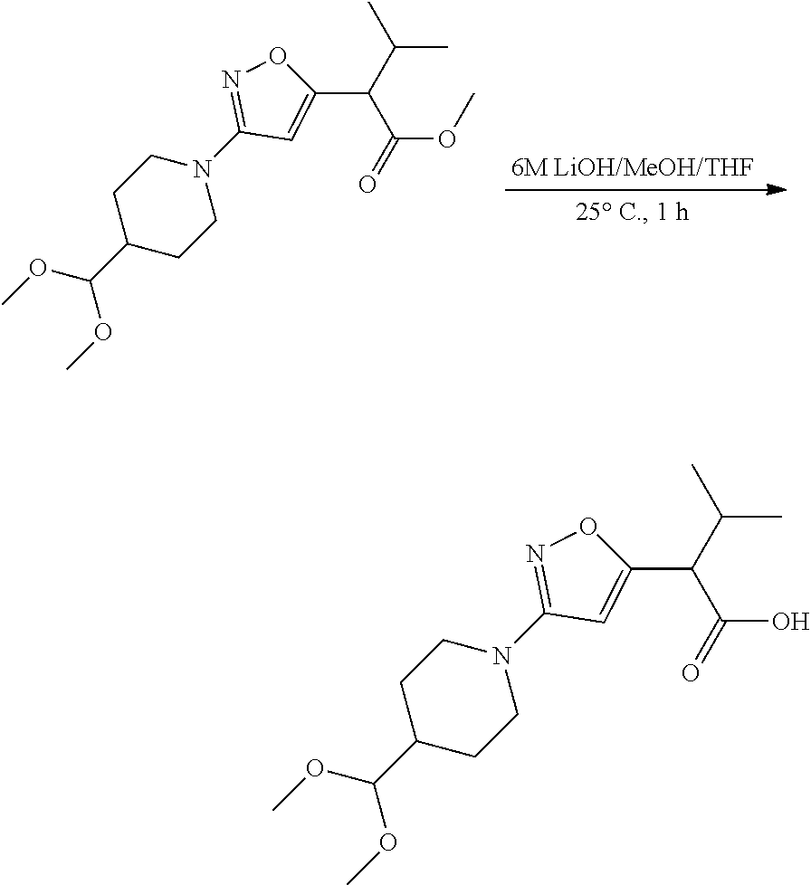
C1(C(OC)OC)CCN(C2=NOC(C(C(C)C)C(=O)OC)=C2)CC1.C1(C(OC)OC)CCN(C2=NOC(C(C(C)C)C(=O)O)=C2)CC1
